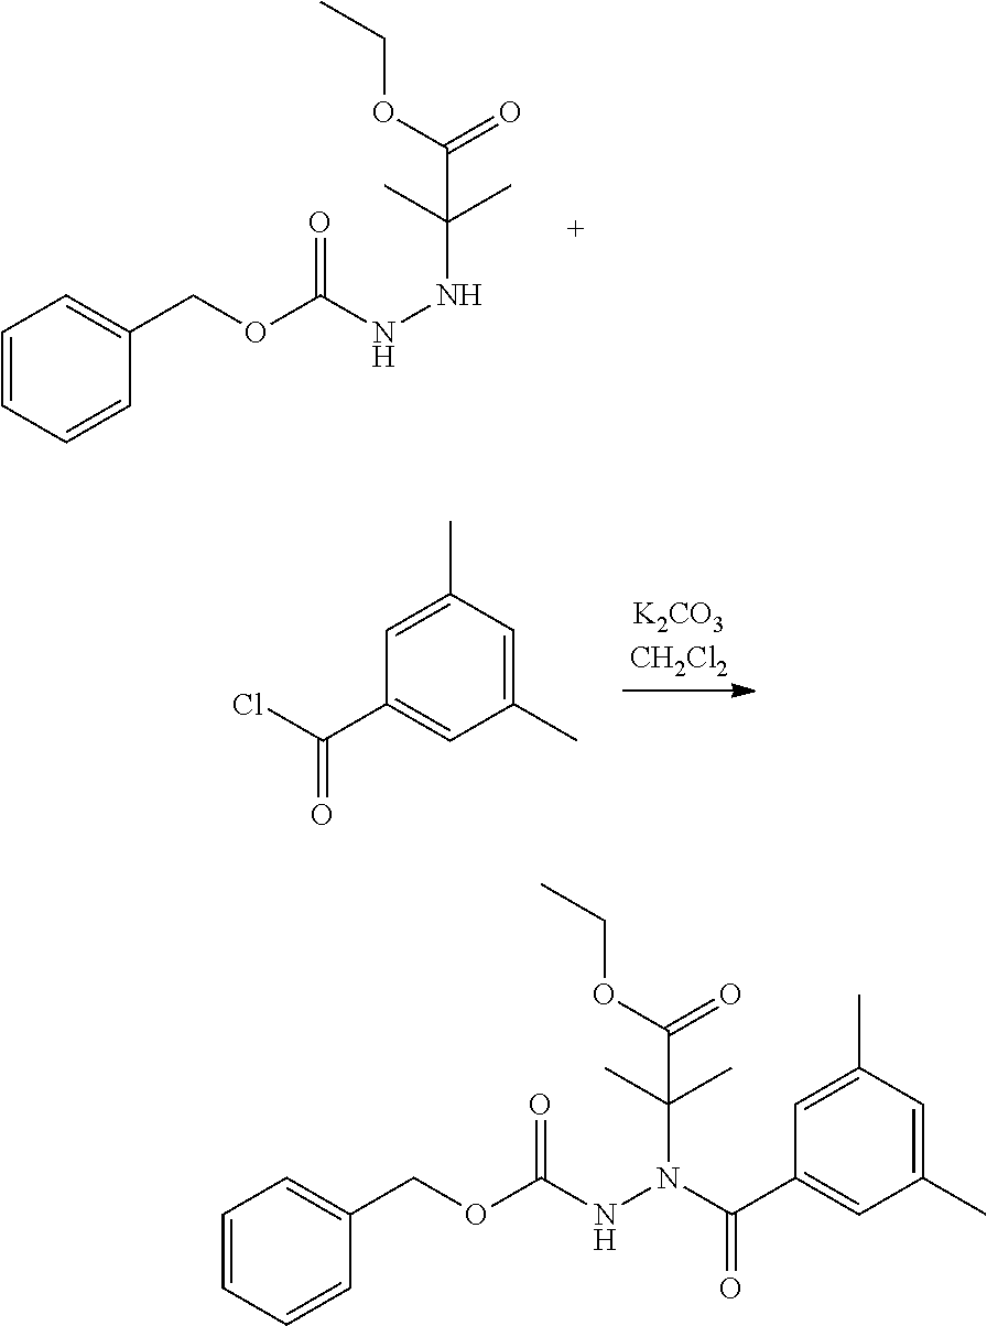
C1=CC=CC(COC(NNC(C)(C)C(OCC)=O)=O)=C1.C1(C)=CC(C)=CC(C(Cl)=O)=C1.C1=CC=CC(COC(NN(C(C2=CC(C)=CC(C)=C2)=O)C(C)(C)C(OCC)=O)=O)=C1
